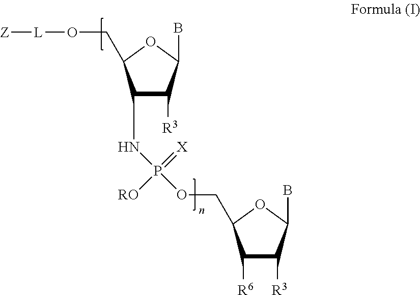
C1(NP(=[X])([RO])OCC2C([R6])C([R3])C(B)O2)C([R3])C(B)OC1CO[L][Z]
